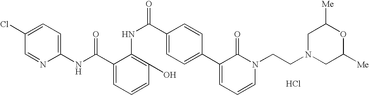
C1(NC(C2=CC=CC(O)=C2NC(C2=CC=C(C3=CC=CN(CCN4CC([Me])OC([Me])C4)C3=O)C=C2)=O)=O)=CC=C(Cl)C=N1.Cl
